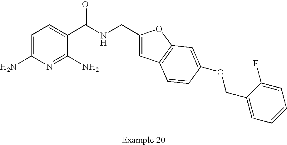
C1=C(N)N=C(N)C(C(NCC2=CC3=C(O2)C=C(OCC2=CC=CC=C2F)C=C3)=O)=C1
